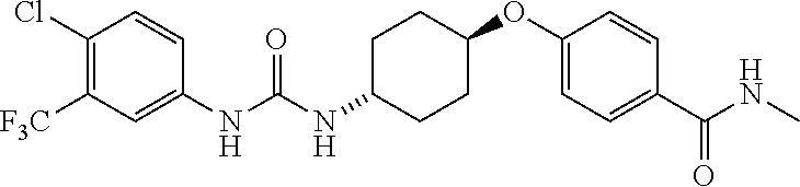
N(C(NC1CCC(OC2=CC=C(C(NC)=O)C=C2)CC1)=O)C1=CC([F3C])=C(Cl)C=C1
